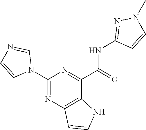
C1(NC(C2=NC(N3C=NC=C3)=NC3=C2NC=C3)=O)=NN(C)C=C1
